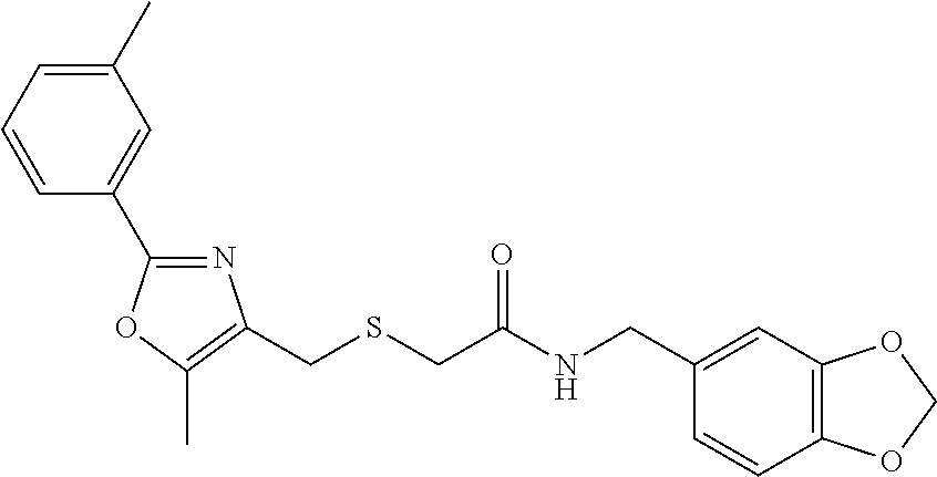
C1=CC=C(C)C=C1C1=NC(CSCC(NCC2=CC3=C(C=C2)OCO3)=O)=C(C)O1
